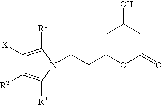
C1C(CCN2C([R3])=C([R2])C([X])=C2[R1])OC(=O)CC1O
